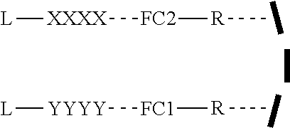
[R](C)[FC2][XXXX][L].[R](C)[FC1][YYYY][L]
